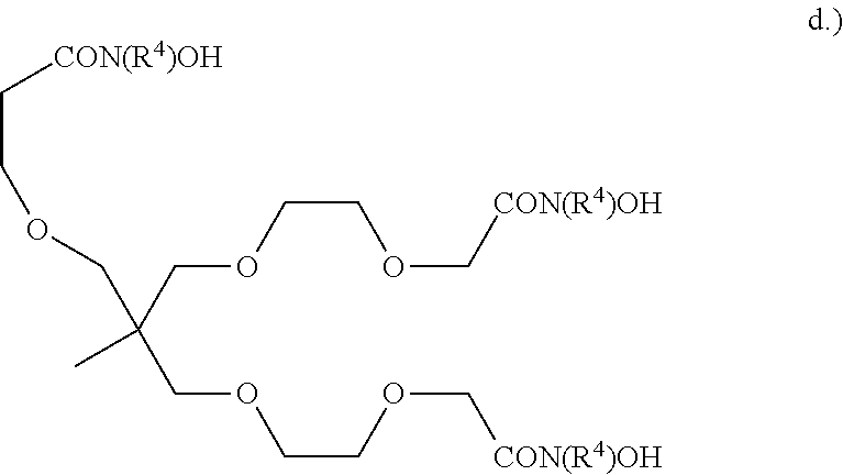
C(COCC(COCCOC[CON(R4)OH])(C)COCCOC[CON(R4)OH])[CON(R4)OH]
